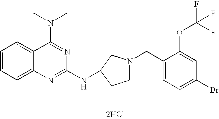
[2HCl].C1=CC=C2C(=C1)C(N(C)C)=NC(NC1CN(CC3=CC=C(Br)C=C3OC(F)(F)F)CC1)=N2
